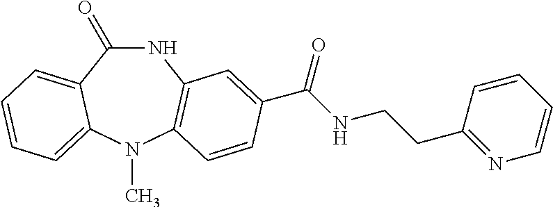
C1(=O)NC2=C(N(C)C3=CC=CC=C13)C=CC(C(NCCC1=NC=CC=C1)=O)=C2
